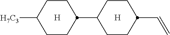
[H].C1CC([H7C3])CCC1C1CCC(C=C)CC1.[H]
